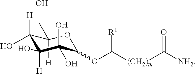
[H]C1(CO)C([H])(O)C([H])(O)C(O)(O)C(OC([(CH2)m]C([NH2])=O)[R1])O1
